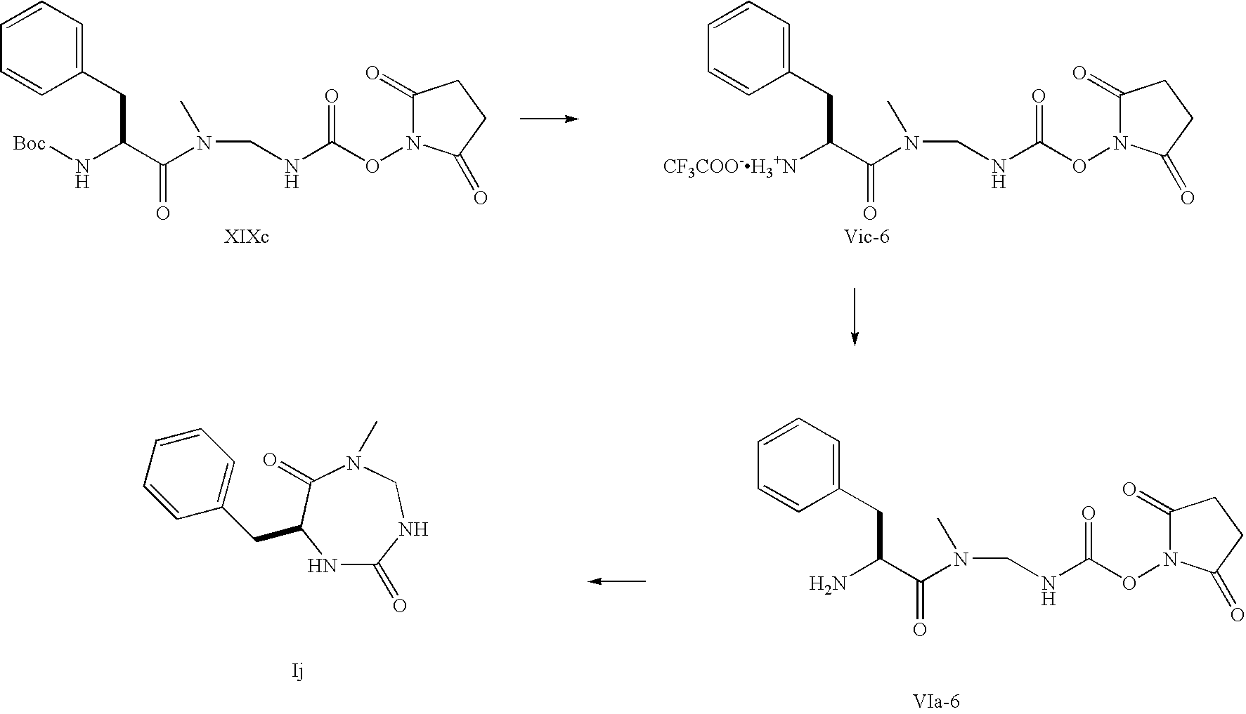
C1(=O)N(OC(NCN(C(C(N[Boc])CC2=CC=CC=C2)=O)C)=O)C(=O)CC1.C1(=O)N(OC(NCN(C(C([CF3COO-H3+N])CC2=CC=CC=C2)=O)C)=O)C(=O)CC1.C1(=O)N(OC(NCN(C(C(N)CC2=CC=CC=C2)=O)C)=O)C(=O)CC1.N1C(=O)NCN(C)C(=O)C1CC1=CC=CC=C1
